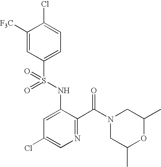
C1([F3C])=CC(S(NC2=CC(Cl)=CN=C2C(=O)N2CC(C)OC(C)C2)(=O)=O)=CC=C1Cl
